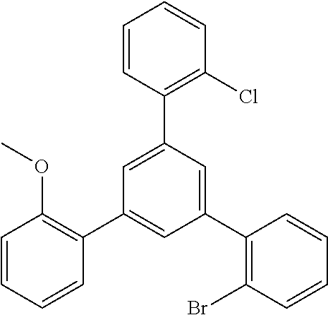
C1=CC=CC(C2=CC(C3=C(Br)C=CC=C3)=CC(C3=C(Cl)C=CC=C3)=C2)=C1OC
